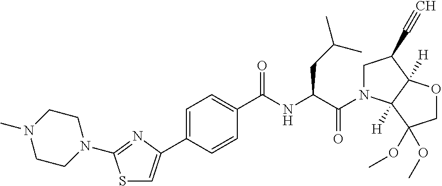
C1N(C)CCN(C2=NC(C3=CC=C(C(NC(C(=O)N4CC(C#C)C5([H])C4([H])C(OC)(OC)CO5)CC(C)C)=O)C=C3)=CS2)C1
